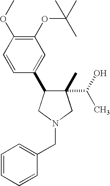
C1(C)(C(O)C)C(C2=CC(OC(C)(C)C)=C(OC)C=C2)CN(CC2=CC=CC=C2)C1
